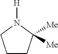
C1CC([Me])([Me])N([H])C1
